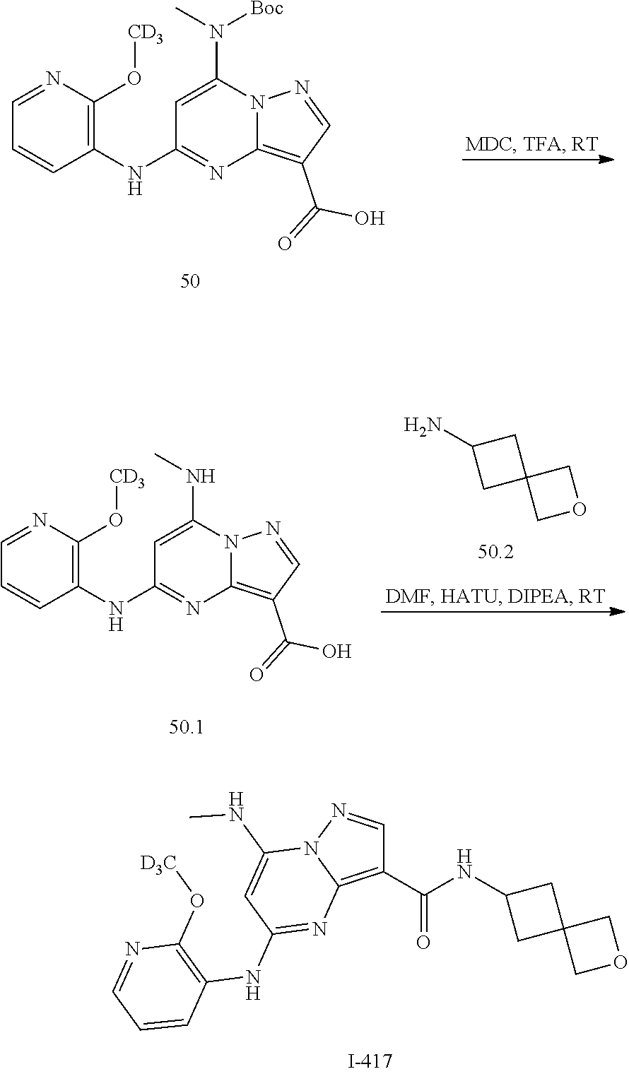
C1=C(N(C)[Boc])N2C(=C(C(=O)O)C=N2)N=C1NC1=C(O[CD3])N=CC=C1.C1(N)CC2(C1)COC2.C1=C(NC)N2C(=C(C(=O)O)C=N2)N=C1NC1=C(O[CD3])N=CC=C1.C12=C(C(NC3CC4(C3)COC4)=O)C=NN1C(NC)=CC(NC1=C(O[D3C])N=CC=C1)=N2
